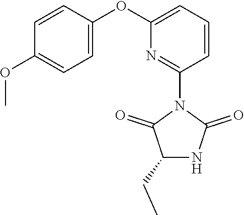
C1(OC)=CC=C(OC2=CC=CC(N3C(=O)C(CC)NC3=O)=N2)C=C1
